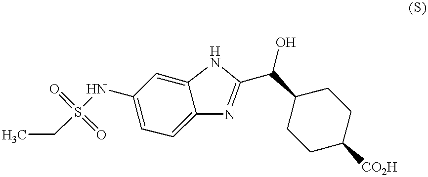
[CO2H]C1CCC(C(O)C2=NC3=CC=C(NS(=O)(=O)CC)C=C3N2)CC1
